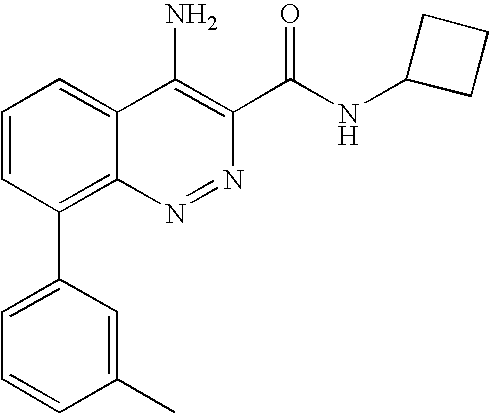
C1=CC(C2=CC=CC(C)=C2)=C2C(=C1)C(N)=C(C(NC1CCC1)=O)N=N2
